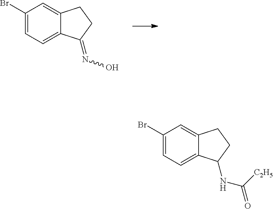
BrC1=CC=C2C(=C1)CCC2=NO.BrC1=CC=C2C(=C1)CCC2NC(=O)[C2H5]
